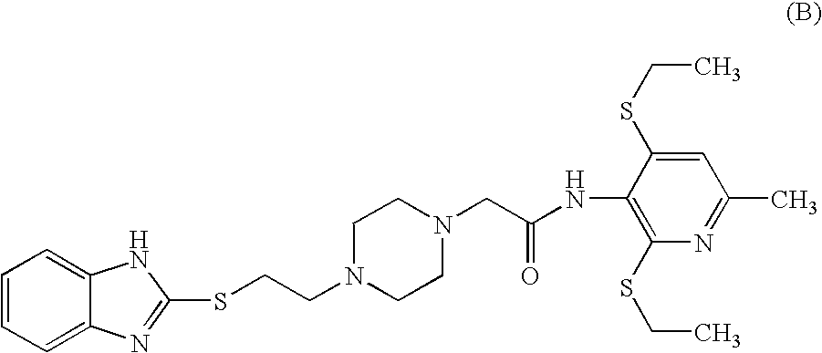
C1=CC=C2C(=C1)NC(SCCN1CCN(CC(NC3=C(SCC)N=C(C)C=C3SCC)=O)CC1)=N2
